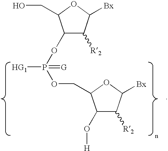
C1([R2])C(OP(OCC2C(O[H])C([R2])C([Bx])O2)([HG1])=[G])C(CO)OC1[Bx]
